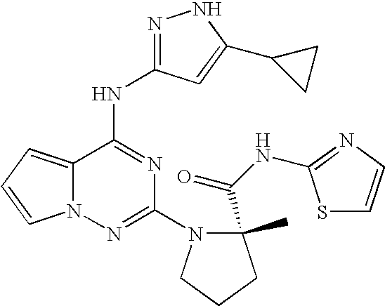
N1=C(NC2=NC(N3C(C(NC4=NC=CS4)=O)(C)CCC3)=NN3C2=CC=C3)C=C(C2CC2)N1
